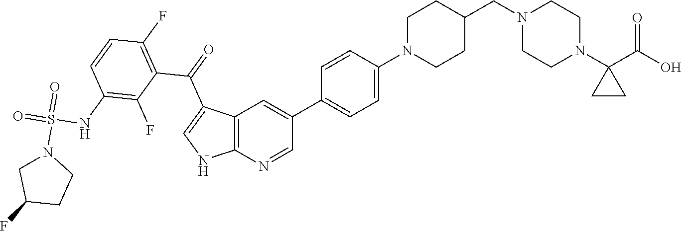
N1(CC2CCN(C3=CC=C(C4=CC5=C(N=C4)NC=C5C(C4=C(F)C=CC(NS(=O)(=O)N5CC(F)CC5)=C4F)=O)C=C3)CC2)CCN(C2(C(O)=O)CC2)CC1
